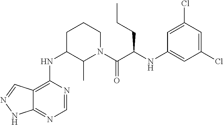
C12=C(NC3C(C)N(C(C(NC4=CC(Cl)=CC(Cl)=C4)CCC)=O)CCC3)N=CN=C1NN=C2
